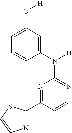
N1=C(N([H])C2=CC(O[H])=CC=C2)N=C(C2=NC=CS2)C=C1
